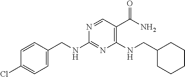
N1=CC(C(N)=O)=C(NCC2CCCCC2)N=C1NCC1=CC=C(Cl)C=C1
